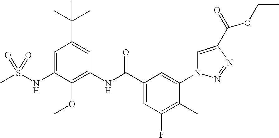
C1=C(NS(C)(=O)=O)C(OC)=C(NC(C2=CC(F)=C(C)C(N3C=C(C(=O)OCC)N=N3)=C2)=O)C=C1C(C)(C)C
